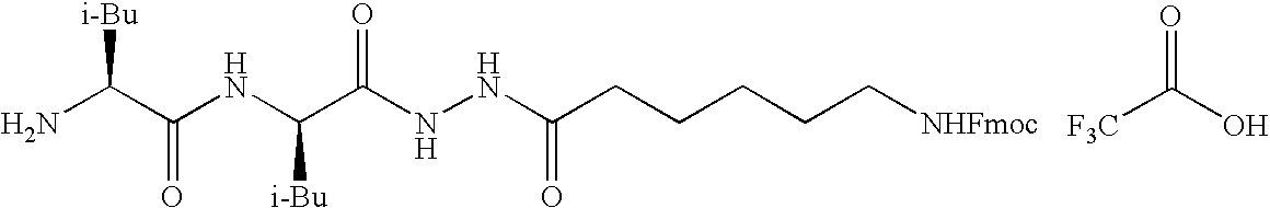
N(C(C(NNC(CCCCC[NHFmoc])=O)=O)[i-Bu])C(C(N)[i-Bu])=O.[F3C]C(O)=O
